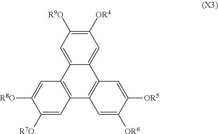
C1([OR4])=C([R9O])C=C2C(=C1)C1=C(C3=C2C=C([R8O])C([R7O])=C3)C=C([OR6])C([OR5])=C1
